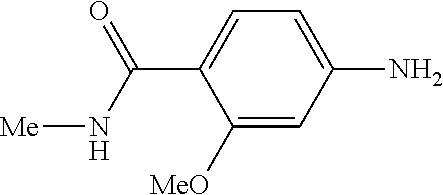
C1([MeO])=CC(N)=CC=C1C(=O)N[Me]
